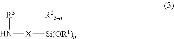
N([X][Si(OR1)n][R23-n])[R3]
